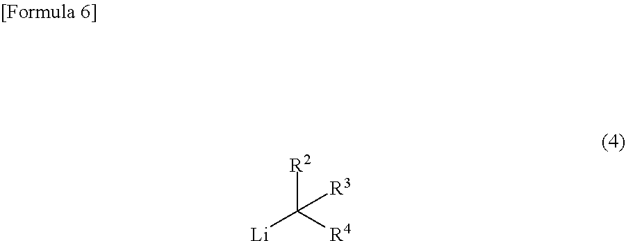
[R2]C([R4])([Li])[R3]
